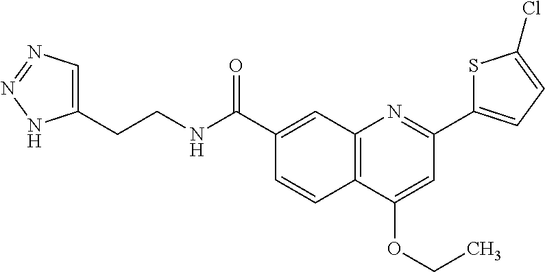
C1(C(NCCC2=CN=NN2)=O)=CC2=C(C=C1)C(OCC)=CC(C1=CC=C(Cl)S1)=N2
